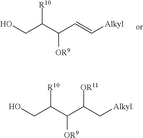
OCC(C(C=C[Alkyl])[OR9])[R10].OCC(C(C(C[Alkyl])[OR11])[OR9])[R10]
